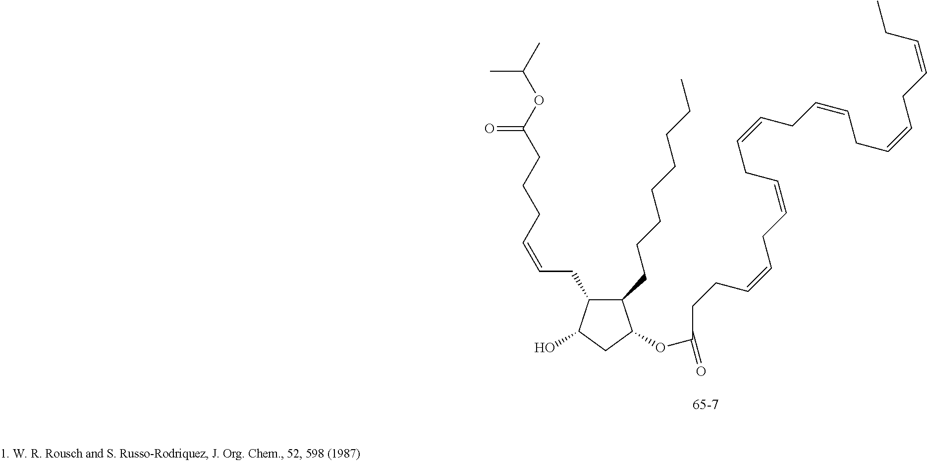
C1(CCCCCCCC)C(CC=CCCCC(OC(C)C)=O)C(O)CC1OC(=O)CCC=CCC=CCC=CCC=CCC=CCC=CCC
